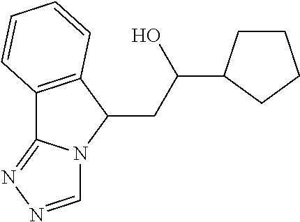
C12=C(C(CC(O)C3CCCC3)N3C1=NN=C3)C=CC=C2
